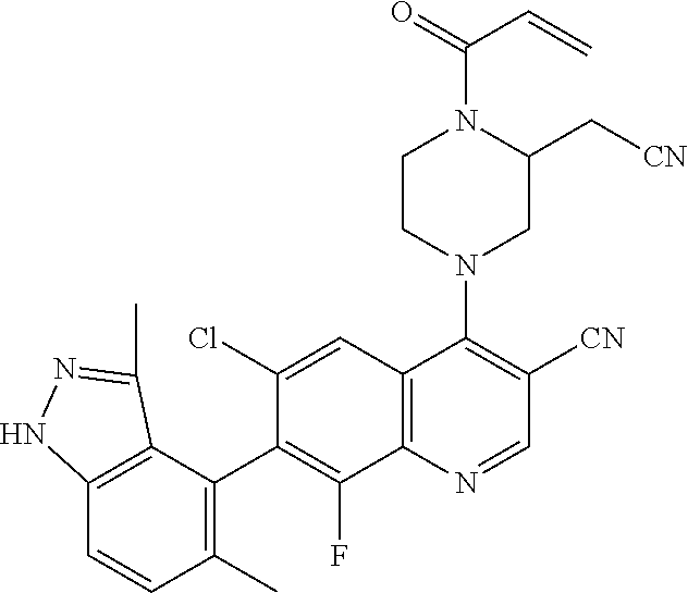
C12=C(C(C3=C(F)C4=C(C=C3Cl)C(N3CC(C[CN])N(C(=O)C=C)CC3)=C([CN])C=N4)=C(C)C=C1)C(C)=NN2
